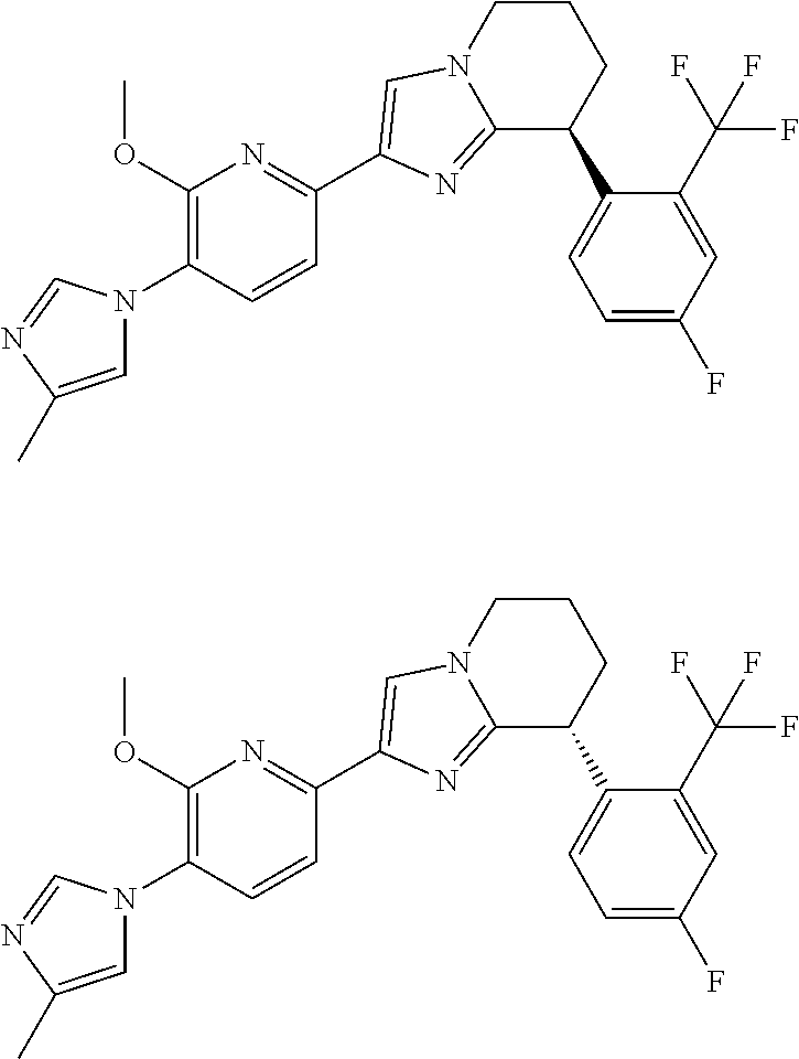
C1=C(C)N=CN1C1=C(OC)N=C(C2=CN3CCCC(C4=CC=C(F)C=C4C(F)(F)F)C3=N2)C=C1.C1=C(C)N=CN1C1=C(OC)N=C(C2=CN3CCCC(C4=CC=C(F)C=C4C(F)(F)F)C3=N2)C=C1
